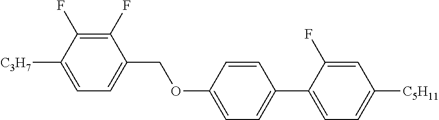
C1(F)=C(F)C([C3H7])=CC=C1COC1=CC=C(C2=CC=C([C5H11])C=C2F)C=C1
